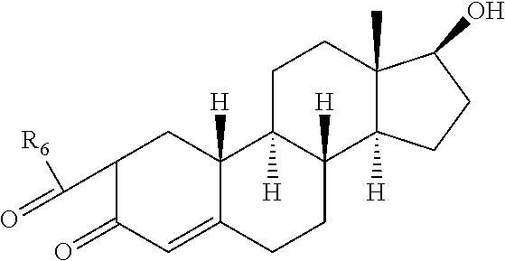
C1(C(=O)[R6])C(=O)C=C2C([H])(C1)C1([H])C([H])(CC2)C2([H])C(C)(CC1)C(O)CC2
